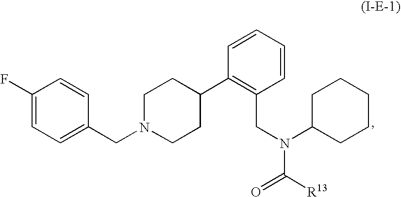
C1(F)=CC=C(CN2CCC(C3=C(CN(C(=O)[R13])C4CCCCC4)C=CC=C3)CC2)C=C1
